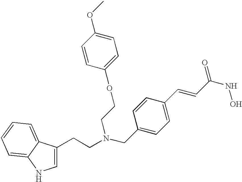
C1=C(CCN(CC2=CC=C(C=CC(NO)=O)C=C2)CCOC2=CC=C(OC)C=C2)C2=CC=CC=C2N1
